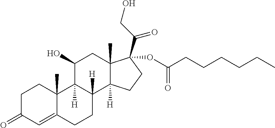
C1C(=O)C=C2C(C)(C1)C1([H])C([H])(CC2)C2([H])C(C)(CC1O)C(C(CO)=O)(OC(CCCCCC)=O)CC2
